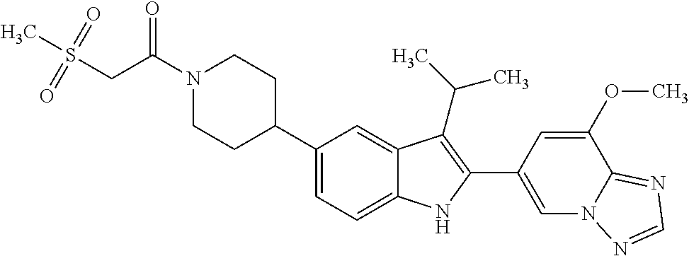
C(N1CCC(C2=CC=C3C(=C2)C(C(C)C)=C(C2=CN4C(=NC=N4)C(OC)=C2)N3)CC1)(=O)CS(C)(=O)=O
